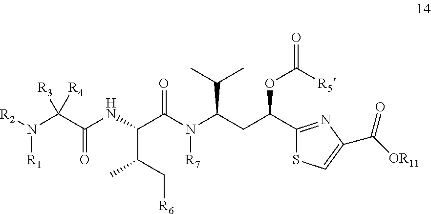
C1(C(CC(N(C(C(NC(=O)C(N([R1])[R2])([R3])[R4])C(C[R6])C)=O)[R7])C(C)C)OC([R5])=O)=NC(C([OR11])=O)=CS1
